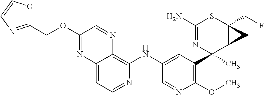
C12=CC=NC(NC3=CC(C4(C)C5C(CF)(SC(N)=N4)C5)=C(OC)N=C3)=C1N=CC(OCC1=NC=CO1)=N2
